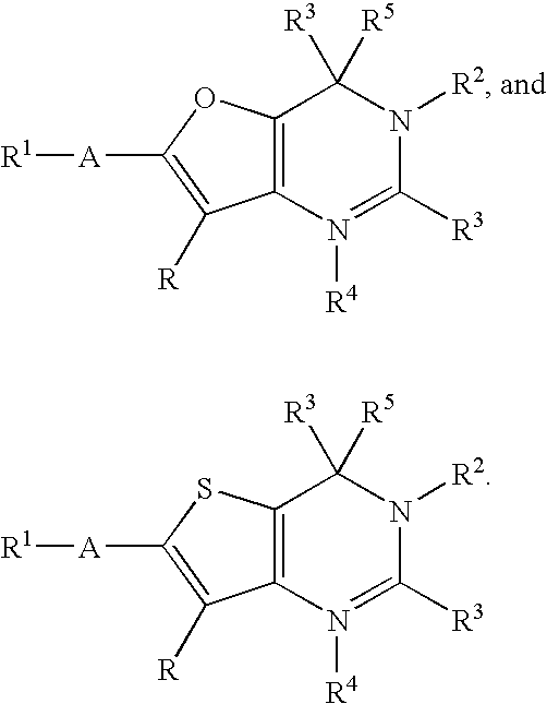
C12=C(N([R4])=C([R3])N([R2])C1([R3])[R5])C([R])=C([A][R1])O2.C12=C(N([R4])=C([R3])N([R2])C1([R3])[R5])C([R])=C([A][R1])S2
